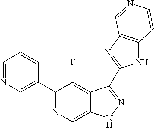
C1=NC=C(C2=NC=C3C(=C2F)C(C2=NC4=C(N2)C=CN=C4)=NN3)C=C1
